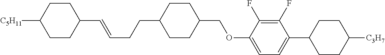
C1(C=CCCC2CCC(COC3=CC=C(C4CCC([C3H7])CC4)C(F)=C3F)CC2)CCC([C5H11])CC1
